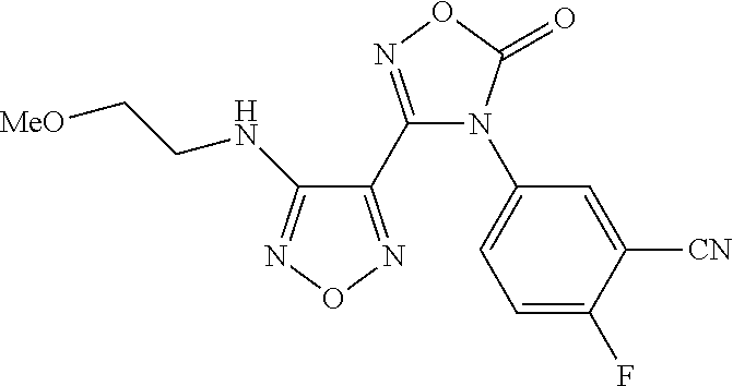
C1(NCC[MeO])=NON=C1C1=NOC(=O)N1C1=CC=C(F)C([CN])=C1
